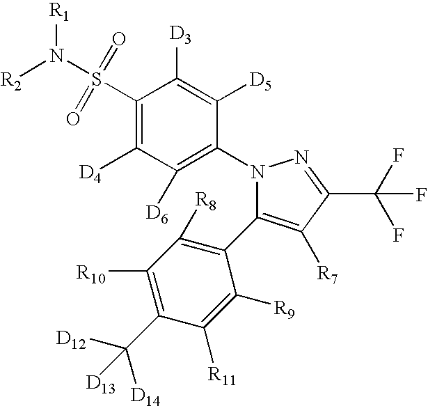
C1(S(N([R2])[R1])(=O)=O)=C([D4])C([D6])=C(N2C(C3=C([R8])C([R10])=C(C([D12])([D14])[D13])C([R11])=C3[R9])=C([R7])C(C(F)(F)F)=N2)C([D5])=C1[D3]
